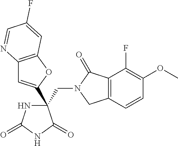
C(C1(C2=CC3=C(O2)C=C(F)C=N3)NC(=O)NC1=O)N1CC2=C(C1=O)C(F)=C(OC)C=C2
